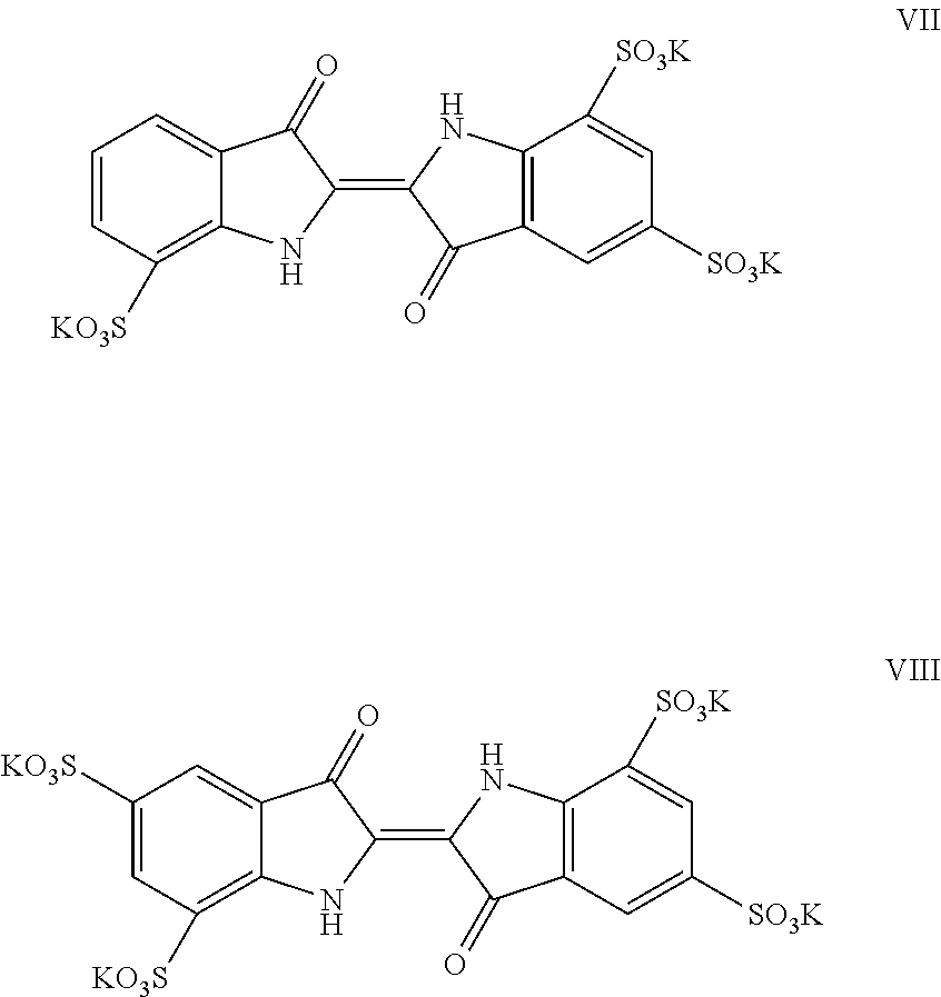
C1(=C2C(=O)C3=C(N2)C([SO3K])=CC([SO3K])=C3)C(=O)C2=CC=CC([KO3S])=C2N1.C1(=C2C(=O)C3=C(N2)C([SO3K])=CC([SO3K])=C3)C(=O)C2=CC([KO3S])=CC([KO3S])=C2N1
